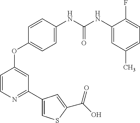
C1=C(NC(NC2=CC(C)=CC=C2F)=O)C=CC(OC2=CC(C3=CSC(C(O)=O)=C3)=NC=C2)=C1
